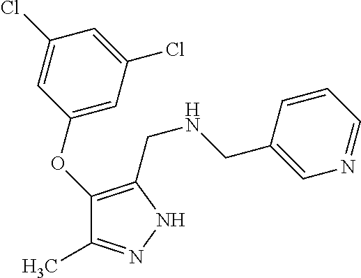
C1(OC2=C(CNCC3=CN=CC=C3)NN=C2C)=CC(Cl)=CC(Cl)=C1
